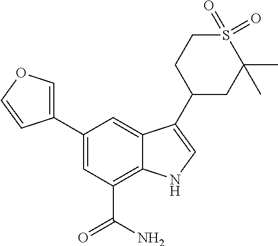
C1(C2=COC=C2)=CC(C(=O)N)=C2C(=C1)C(C1CC(C)(C)S(=O)(=O)CC1)=CN2
